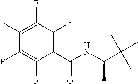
C1(C)=C(F)C(F)=C(C(=O)NC(C)C(C)(C)C)C(F)=C1F
